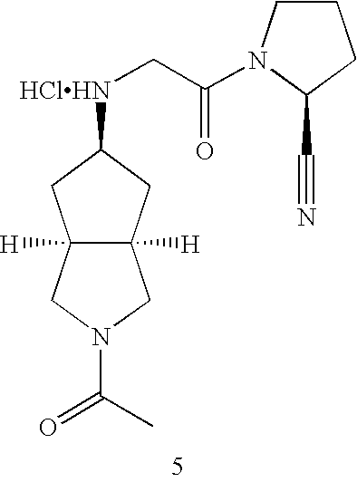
C12([H])C([H])(CC([HClHN]CC(=O)N3CCCC3C#N)C1)CN(C(C)=O)C2
